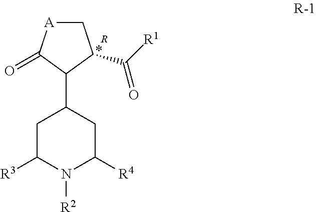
C1[A]C(=O)C(C2CC([R3])N([R2])C([R4])C2)C1C(=O)[R1].[R]
